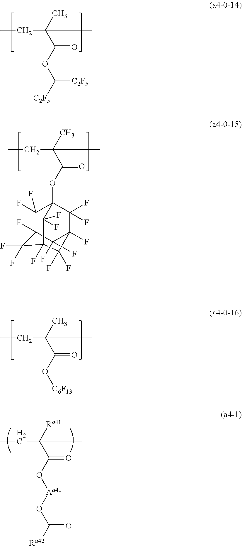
CCC(C(OC([C2F5])[C2F5])=O)(C)C.CCC(C(OC12C(F)(F)C3(F)C(F)(F)C(F)(C1(F)F)C(F)(F)C(F)(C2(F)F)C3(F)F)=O)(C)C.CCC(C(O[C6F13])=O)(C)C.CCC(C(O[Aa41]OC([Ra42])=O)=O)([Ra41])C
